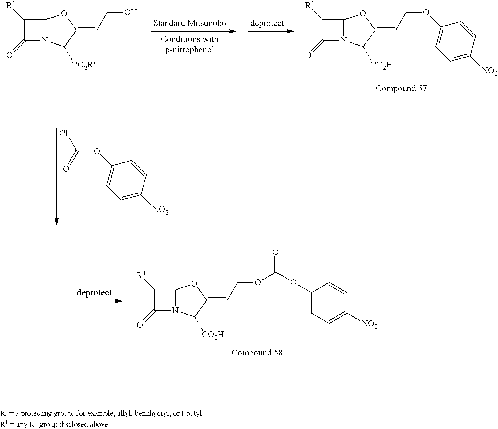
C1([R1])C(=O)N2C1OC(=CCO)C2[CO2R].C1([R1])C(=O)N2C1OC(=CCOC1=CC=C([NO2])C=C1)C2[CO2H].ClC(=O)OC1=CC=C([NO2])C=C1.C1([R1])C(=O)N2C1OC(=CCOC(OC1=CC=C([NO2])C=C1)=O)C2[CO2H]
